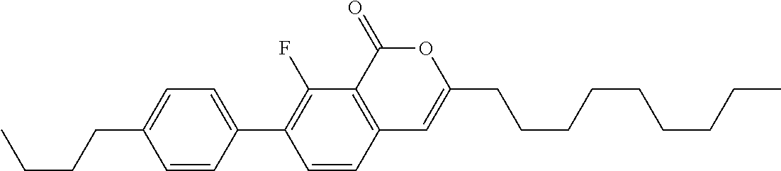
C12=C(C(=O)OC(CCCCCCCCC)=C1)C(F)=C(C1=CC=C(CCCC)C=C1)C=C2
